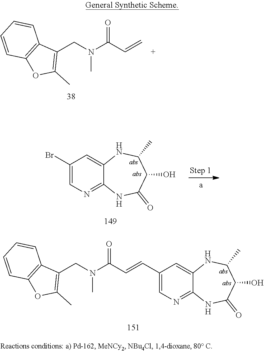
N(C)(CC1=C(C)OC2=C1C=CC=C2)C(C=CC1=CN=C2NC(=O)C(O)C(C)NC2=C1)=O.N(C)(CC1=C(C)OC2=C1C=CC=C2)C(C=C)=O.C1=C(Br)C=C2C(=N1)NC(=O)C(O)C(C)N2
